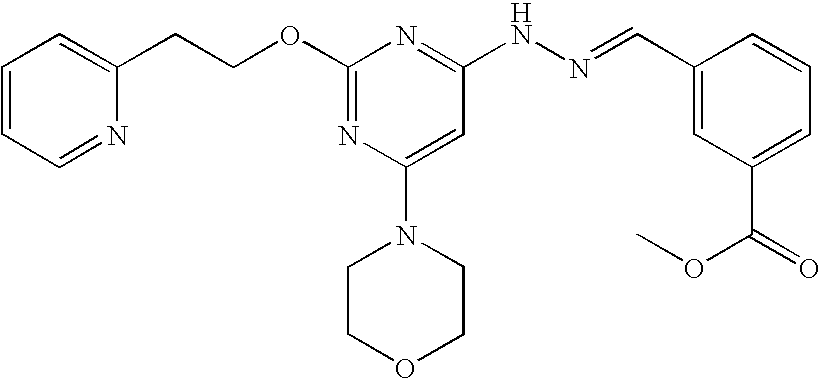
C(COC1=NC(N2CCOCC2)=CC(NN=CC2=CC(C(=O)OC)=CC=C2)=N1)C1=CC=CC=N1
